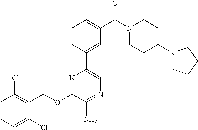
C1=CC(Cl)=C(C(OC2=NC(C3=CC(C(N4CCC(N5CCCC5)CC4)=O)=CC=C3)=CN=C2N)C)C(Cl)=C1
